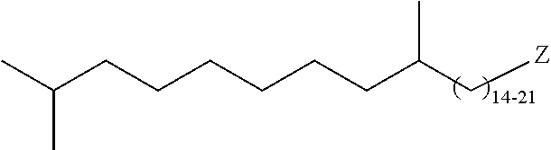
C(C(C[Z])C)CCCCCC(C)C
